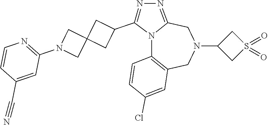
N12C3=C(CN(C4CS(=O)(=O)C4)CC1=NN=C2C1CC2(C1)CN(C1=NC=CC(C#N)=C1)C2)C=C(Cl)C=C3
